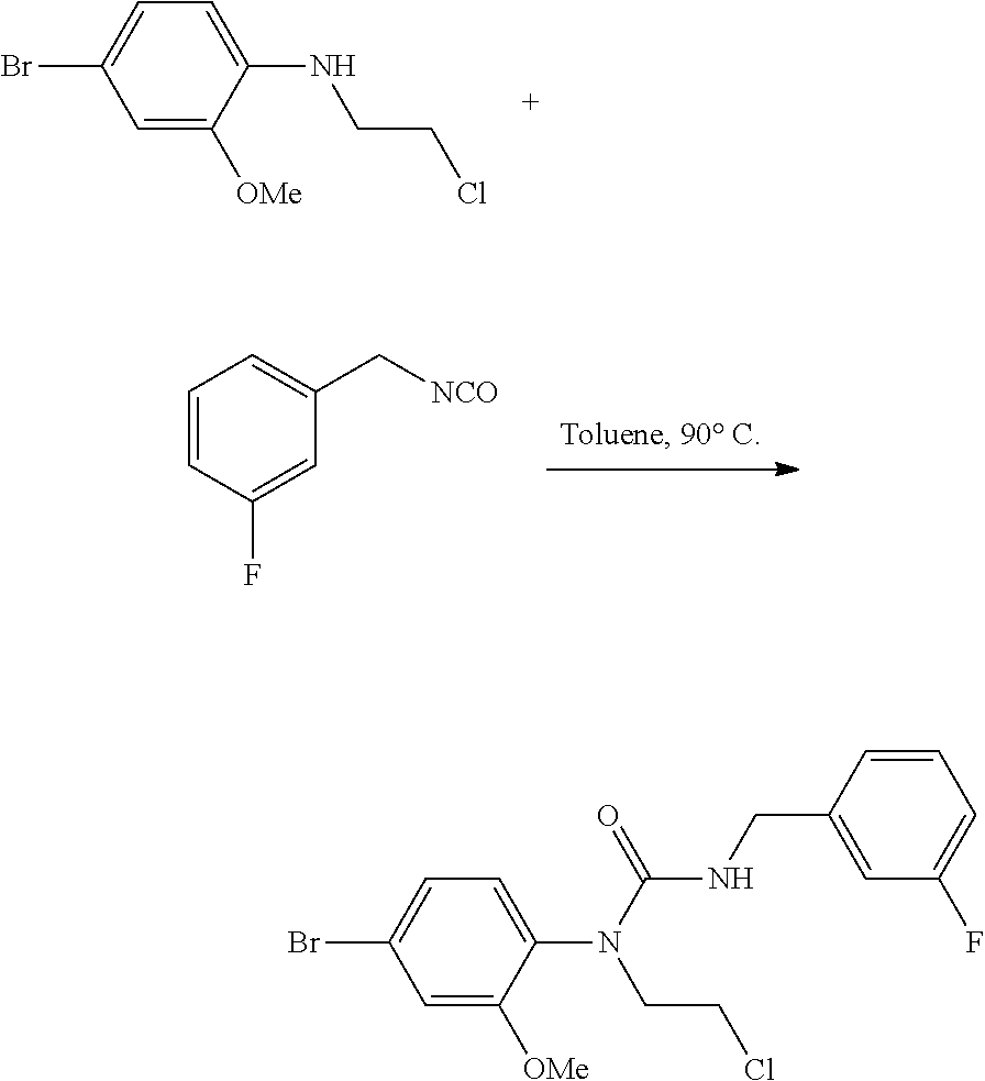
C1=C([OMe])C(NCCCl)=CC=C1Br.C1=CC(F)=CC(C[NCO])=C1.C1=C([OMe])C(N(CCCl)C(NCC2=CC(F)=CC=C2)=O)=CC=C1Br
